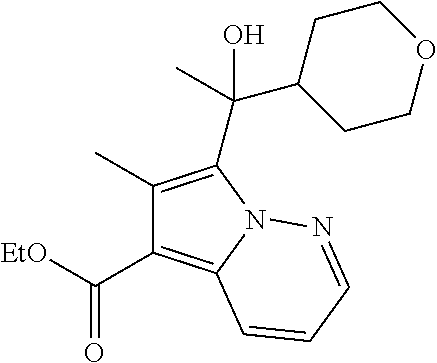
C1(C)=C(C(C2CCOCC2)(O)C)N2C(=C1C([EtO])=O)C=CC=N2
